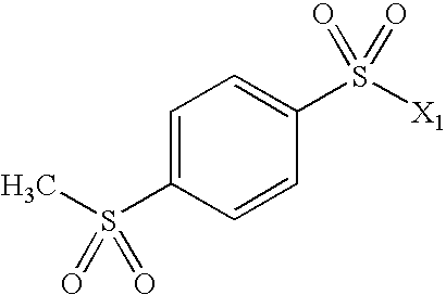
C1=C(S(C)(=O)=O)C=CC(S([X1])(=O)=O)=C1
